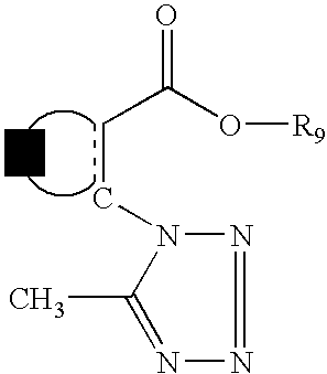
N1=NN=C(C)N1ccC(O[R9])=O
